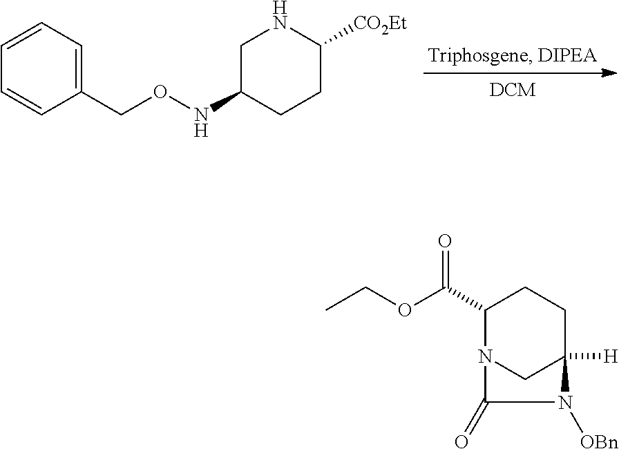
C1=CC=CC(CONC2CCC([CO2Et])NC2)=C1.C1(C(OCC)=O)N2CC([H])(CC1)N([OBn])C2=O
